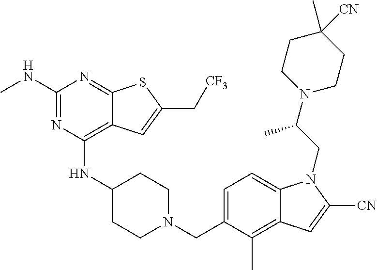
C1=C(CN2CCC(NC3=C4C(=NC(NC)=N3)SC(C[CF3])=C4)CC2)C(C)=C2C(=C1)N(CC(N1CCC(C)([CN])CC1)C)C([CN])=C2
